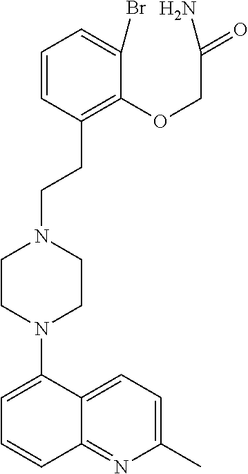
C1(N2CCN(CCC3=C(OCC(=O)N)C(Br)=CC=C3)CC2)=CC=CC2=NC(C)=CC=C12
